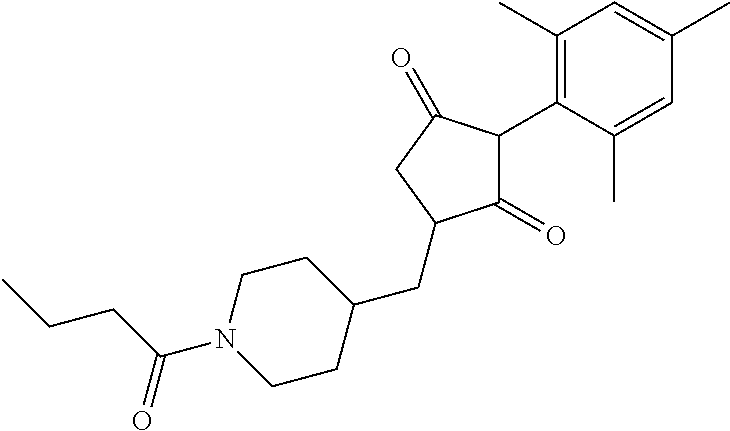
C1(=O)C(C2=C(C)C=C(C)C=C2C)C(=O)CC1CC1CCN(C(CCC)=O)CC1
